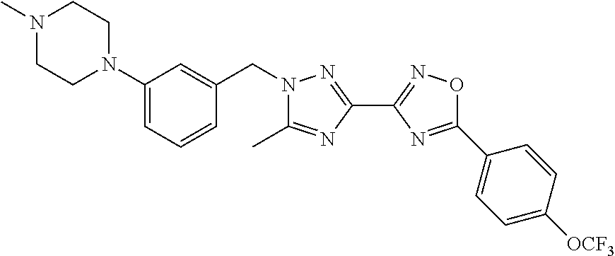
N1(C)CCN(C2=CC=CC(CN3C(C)=NC(C4=NOC(C5=CC=C([OCF3])C=C5)=N4)=N3)=C2)CC1
